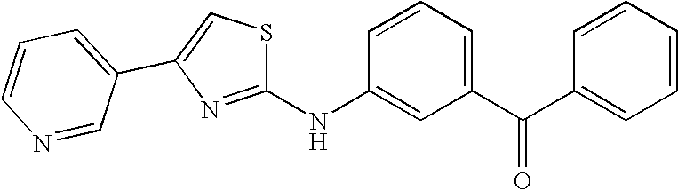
C1(C(C2=CC=CC=C2)=O)=CC=CC(NC2=NC(C3=CC=CN=C3)=CS2)=C1
